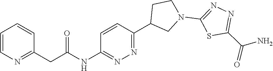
C1=CN=C(CC(NC2=NN=C(C3CN(C4=NN=C(C(N)=O)S4)CC3)C=C2)=O)C=C1
